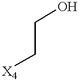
OCC[X4]
